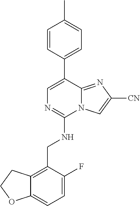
C12=CC=C(F)C(CNC3=NC=C(C4=CC=C(C)C=C4)C4=NC([CN])=CN34)=C1CCO2
